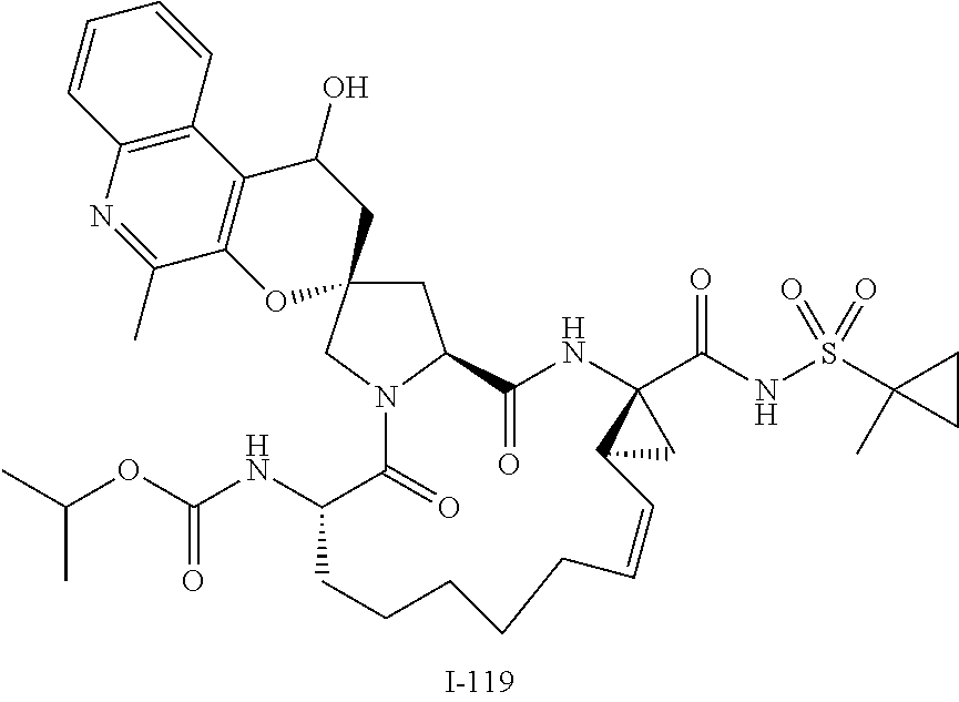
C12=C(N=C(C)C3=C1C(O)CC1(O3)CC3N(C1)C(=O)C(NC(OC(C)C)=O)CCCCCC=CC1C(C(NS(C4(C)CC4)(=O)=O)=O)(NC3=O)C1)C=CC=C2
